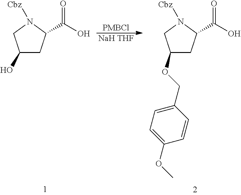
C1(O)CC(C(O)=O)N([Cbz])C1.[PMBCl].[NaH THF].C1(OCC2=CC=C(OC)C=C2)CC(C(O)=O)N([Cbz])C1
